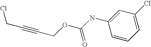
C1=CC=C(Cl)C=C1NC(OCC#CCCl)=O
